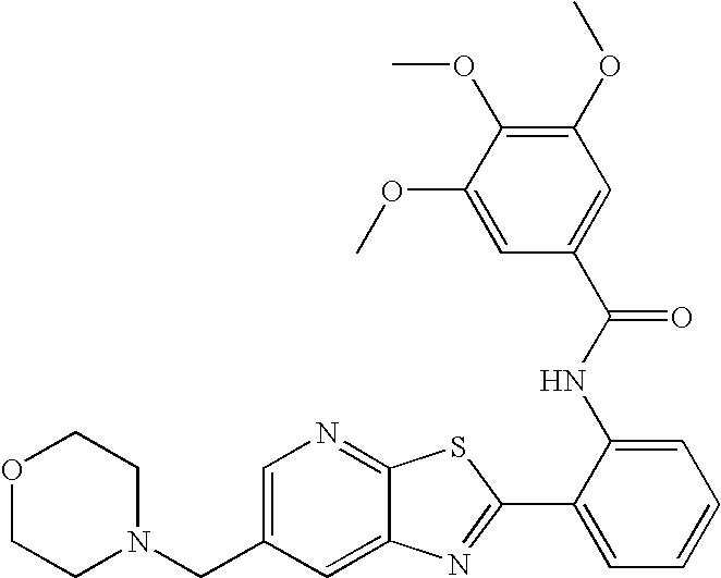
C12=CC(CN3CCOCC3)=CN=C1SC(C1=CC=CC=C1NC(=O)C1=CC(OC)=C(OC)C(OC)=C1)=N2
